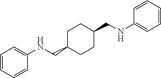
C(C1CCC(CNC2=CC=CC=C2)CC1)NC1=CC=CC=C1
